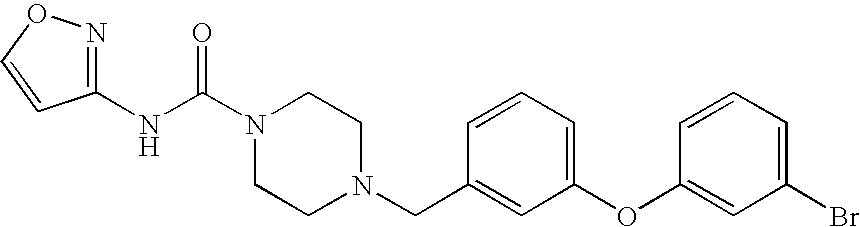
N(C(N1CCN(CC2=CC(OC3=CC(Br)=CC=C3)=CC=C2)CC1)=O)C1=NOC=C1
